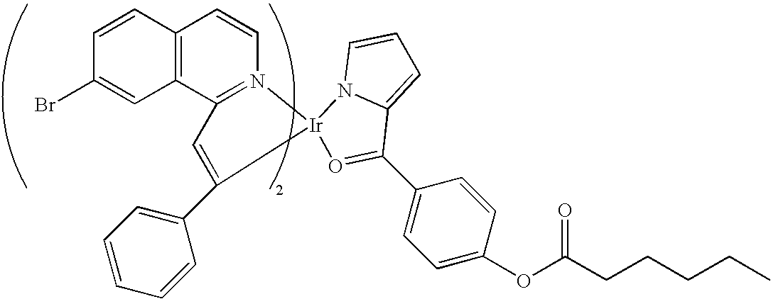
C12=C(C3=N(C=C1)[Ir]1(C(C4=CC=CC=C4)=C3)N3C(=CC=C3)C(C3=CC=C(OC(CCCCC)=O)C=C3)=O1)C=C(Br)C=C2
